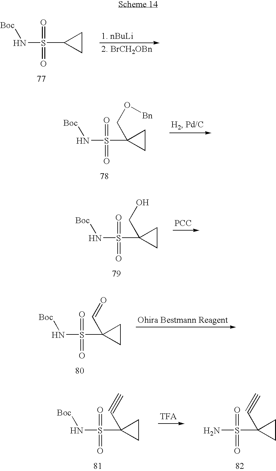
N(S(=O)(C1(C#C)CC1)=O)[Boc].NS(=O)(C1(C#C)CC1)=O.N(S(=O)(C1CC1)=O)[Boc].N(S(=O)(C1(CO[Bn])CC1)=O)[Boc].N(S(=O)(C1(CO)CC1)=O)[Boc].[PCC].N(S(=O)(C1(C=O)CC1)=O)[Boc].[Ohira Bestmann Reagent]
